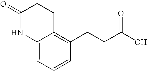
C12=CC=CC(CCC(=O)O)=C1CCC(=O)N2
